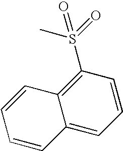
CS(=O)(=O)C1=C2C(=CC=C1)C=CC=C2
